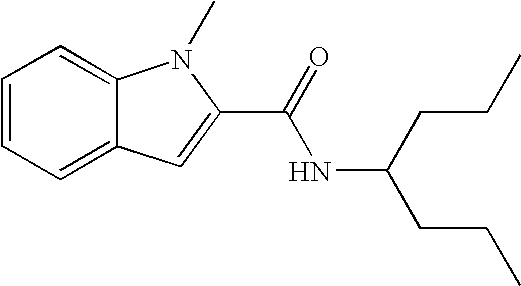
C1=CC=C2C(=C1)C=C(C(NC(CCC)CCC)=O)N2C
